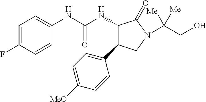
N(C(NC1C(C2=CC=C([MeO])C=C2)CN(C(CO)([Me])[Me])C1=O)=O)C1=CC=C(F)C=C1
